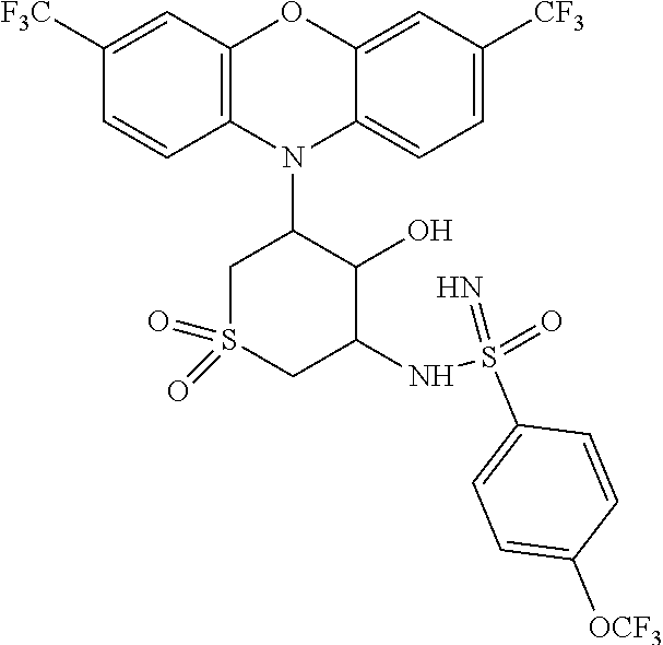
C1([F3C])=CC2=C(C=C1)N(C1C(O)C(NS(=O)(=N)C3=CC=C([OCF3])C=C3)CS(=O)(=O)C1)C1=CC=C([CF3])C=C1O2
